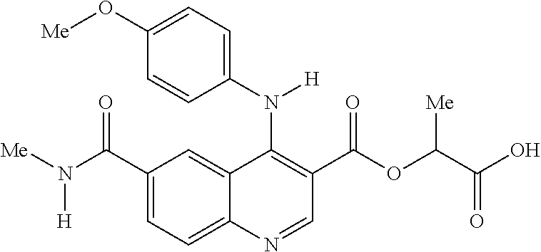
C1(C(N([Me])[H])=O)=CC=C2C(=C1)C(N(C1=CC=C(O[Me])C=C1)[H])=C(C(OC(C(O)=O)[Me])=O)C=N2
